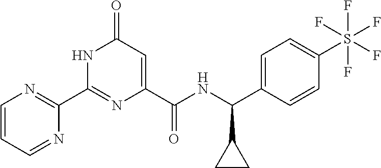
C1=CC=NC(C2=NC(C(=O)NC(C3CC3)C3=CC=C(S(F)(F)(F)(F)F)C=C3)=CC(=O)N2)=N1
